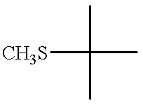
[CH3S]C(C)(C)C
